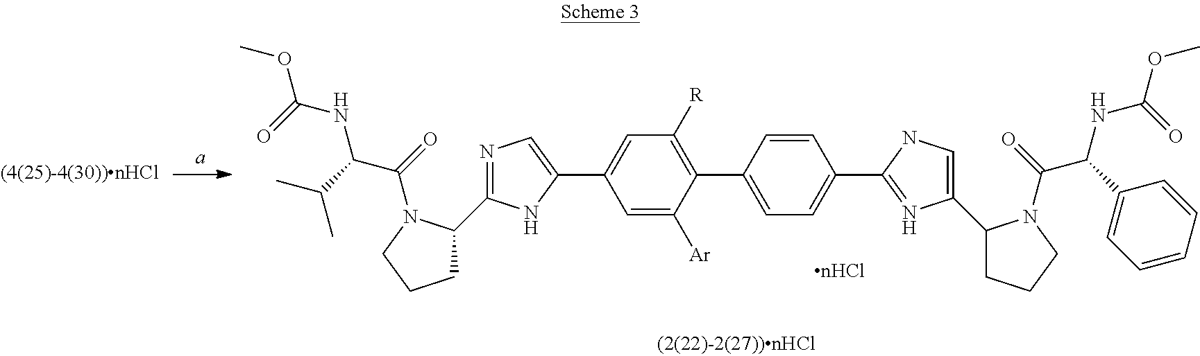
N1=C(C2CCCN2C(C(C(C)C)NC(OC)=O)=O)NC(C2=CC([R])=C(C3=CC=C(C4=NC(C5CCCN5C(C(C5=CC=CC=C5)NC(OC)=O)=O)=CN4)C=C3)C([Ar])=C2)=C1
